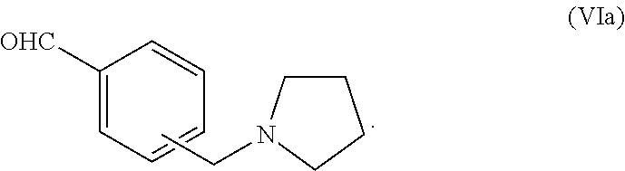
[OHC]C1=CC=CC=C1.C1CN(CC)CC1
